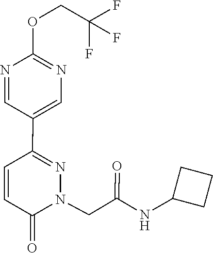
N1=C(C2=CN=C(OCC(F)(F)F)N=C2)C=CC(=O)N1CC(NC1CCC1)=O
